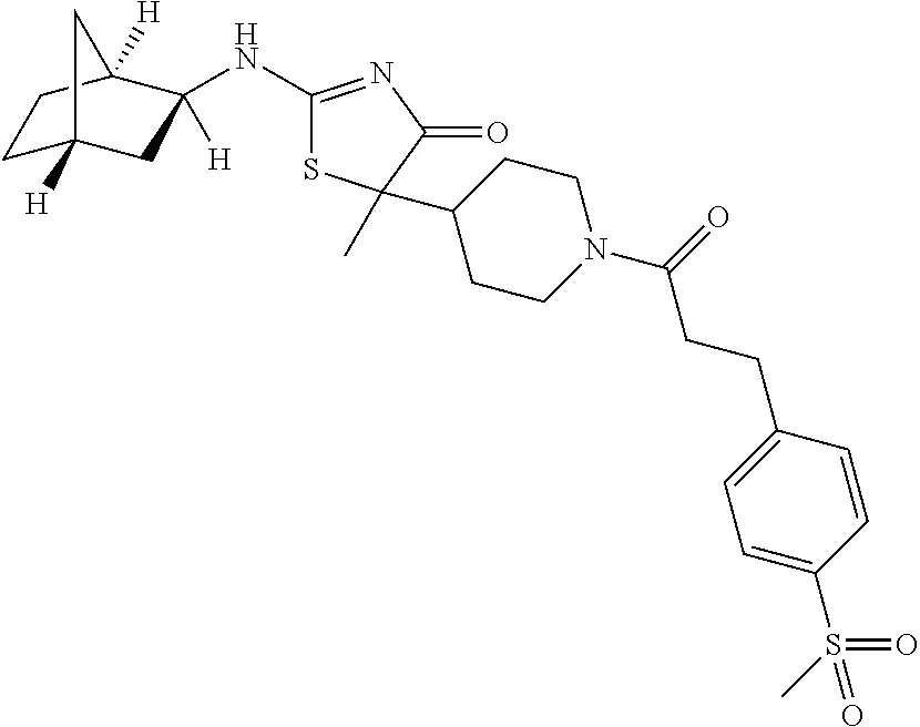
C1C2([H])CC([H])(NC3=NC(=O)C(C4CCN(C(=O)CCC5=CC=C(S(C)(=O)=O)C=C5)CC4)(C)S3)C([H])(C1)C2
